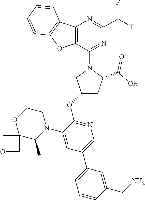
C12=C(C(N3CC(OC4=NC=C(C5=CC=CC(CN)=C5)C=C4N4CCOC5(C4C)COC5)CC3C(O)=O)=NC(C(F)F)=N1)OC1=C2C=CC=C1
